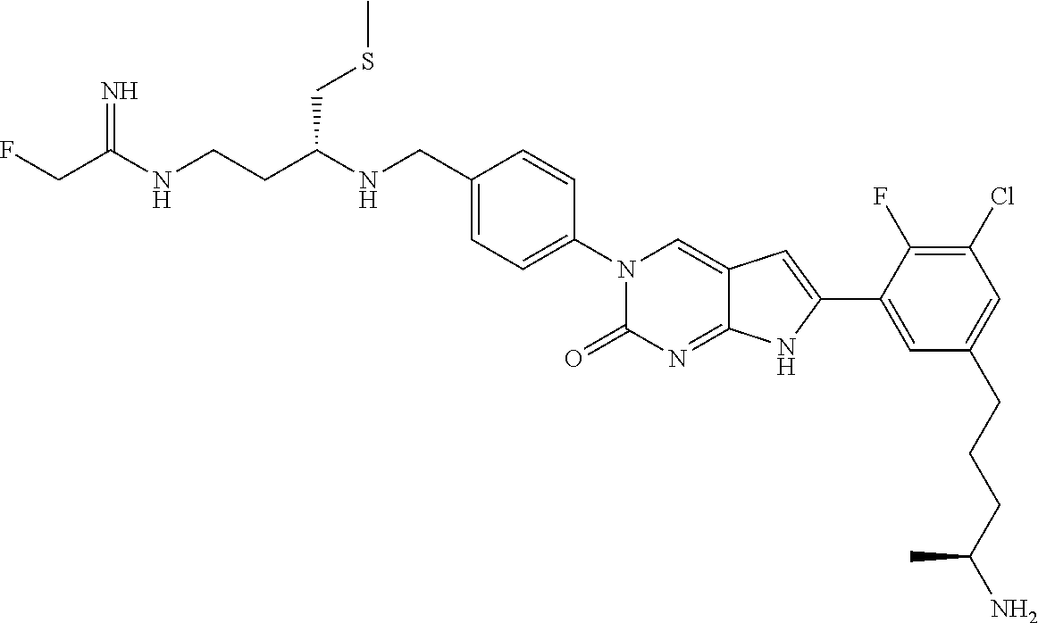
C(C(NCCC(NCC1=CC=C(N2C(=O)N=C3C(=C2)C=C(C2=CC(CCCC(N)C)=CC(Cl)=C2F)N3)C=C1)CSC)=N)F
